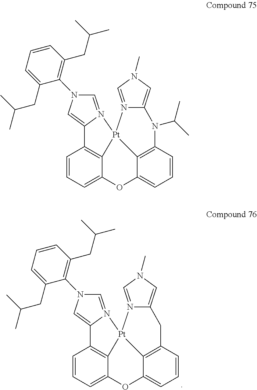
C1=N2C(=CN1C1=C(CC(C)C)C=CC=C1CC(C)C)C1=C3C(=CC=C1)OC1=CC=CC4=C1[Pt]23N1=CN(C)C=C1C4.C1=N2C(=CN1C1=C(CC(C)C)C=CC=C1CC(C)C)C1=C3C(=CC=C1)OC1=CC=CC4=C1[Pt]23N1=CN(C)C=C1N4C(C)C
